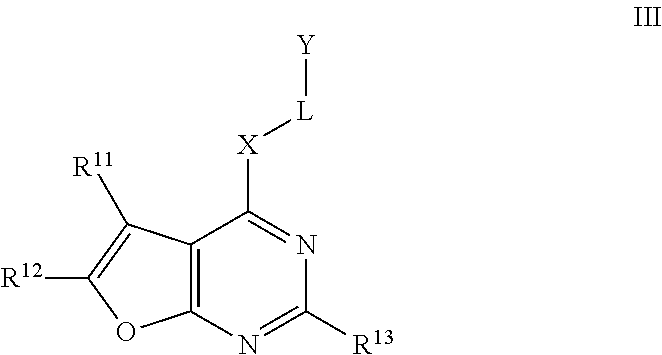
C12=C(N=C([R13])N=C1[X][L][Y])OC([R12])=C2[R11]
